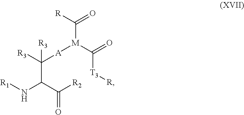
[R3]C([A][M](C(=O)[T3][R])C([R])=O)([R3])C(C([R2])=O)N[R1]
